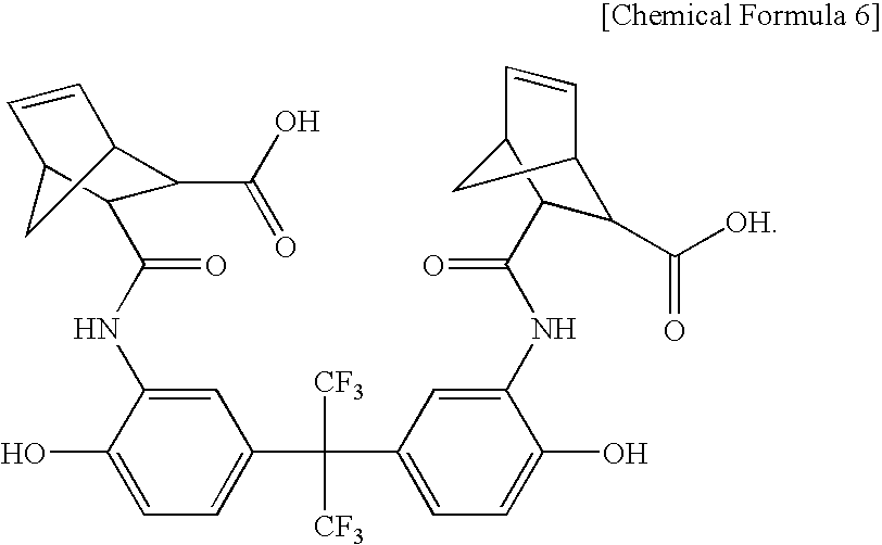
C1=C(NC(=O)C2C(C(O)=O)C3C=CC2C3)C(O)=CC=C1C(C1=CC=C(O)C(NC(=O)C2C(C([OH])=O)C3C=CC2C3)=C1)([CF3])[CF3]
